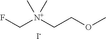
FC[N+](CCOC)(C)C.[I-]
